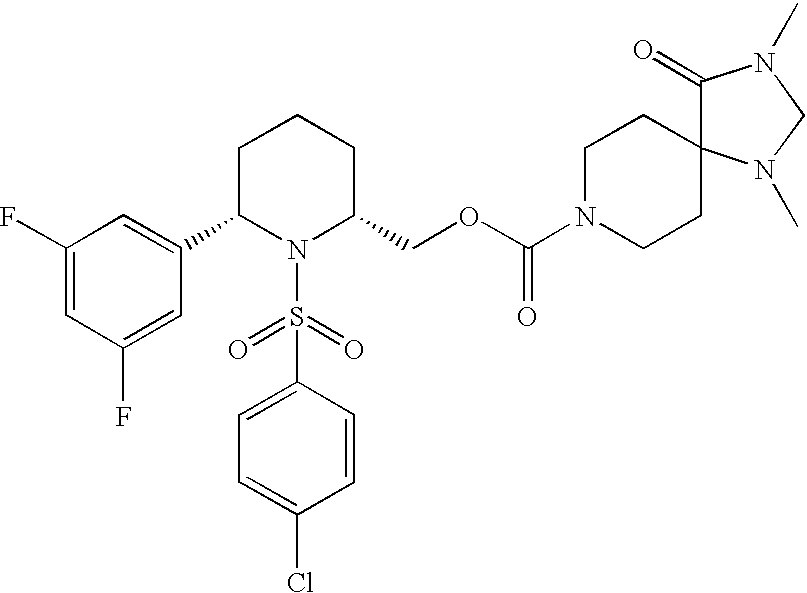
C1(F)=CC(F)=CC(C2N(S(C3=CC=C(Cl)C=C3)(=O)=O)C(COC(N3CCC4(CC3)C(=O)N(C)CN4C)=O)CCC2)=C1
